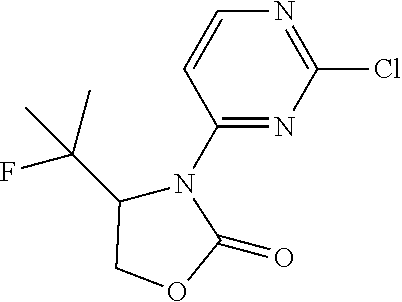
C1(N2C(C(C)(F)C)COC2=O)=NC(Cl)=NC=C1
